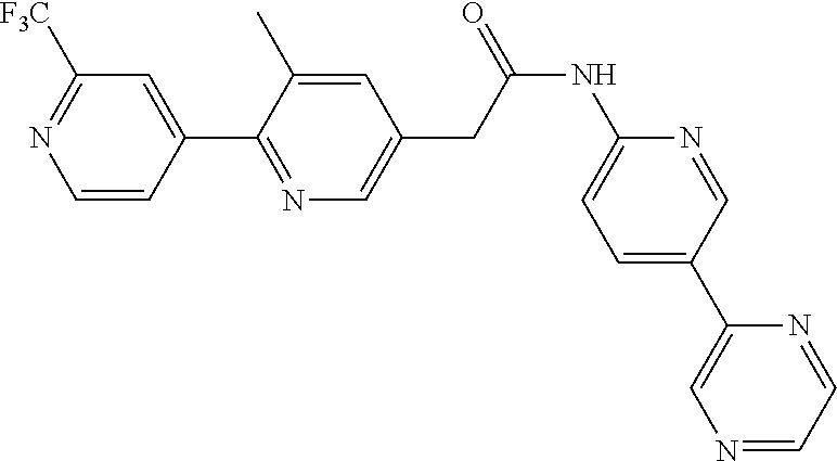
C1=CC(C2=NC=C(CC(NC3=CC=C(C4=CN=CC=N4)C=N3)=O)C=C2C)=CC([F3C])=N1
